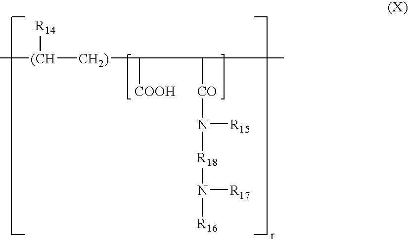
C[(CH]([CH2)]C([COOH])C([CO]N([R18]N([R16])[R17])[R15])C)[R14]
